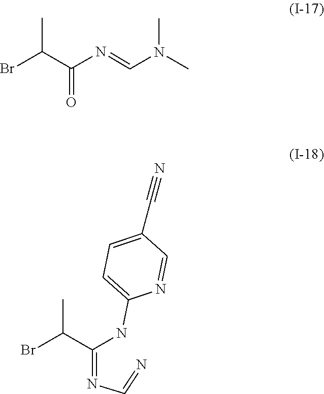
C(C(=O)N=CN(C)C)(Br)C.N(C=N)=C(C(Br)C)NC1=CC=C(C#N)C=N1
